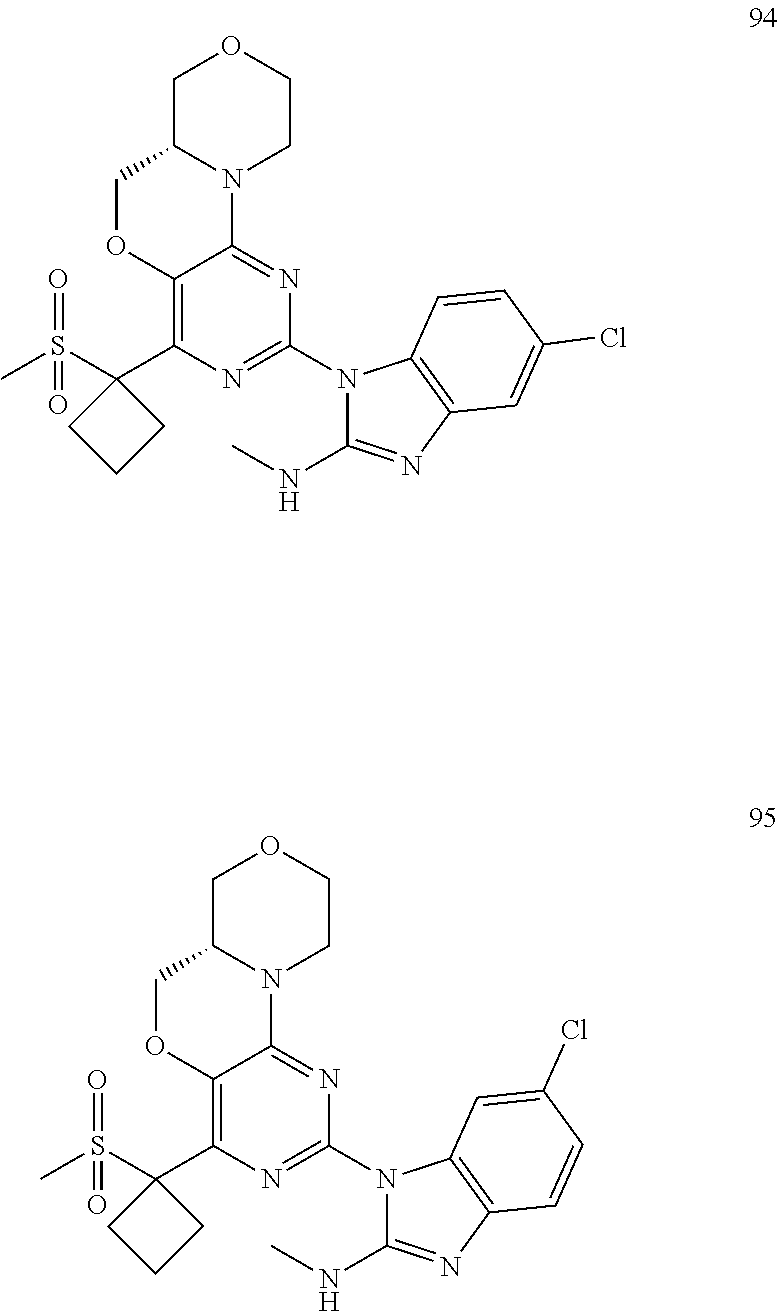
C1C2N(CCO1)C1=NC(N3C(NC)=NC4=C3C=CC(Cl)=C4)=NC(C3(S(C)(=O)=O)CCC3)=C1OC2.C1C2N(CCO1)C1=NC(N3C(NC)=NC4=C3C=C(Cl)C=C4)=NC(C3(S(C)(=O)=O)CCC3)=C1OC2
